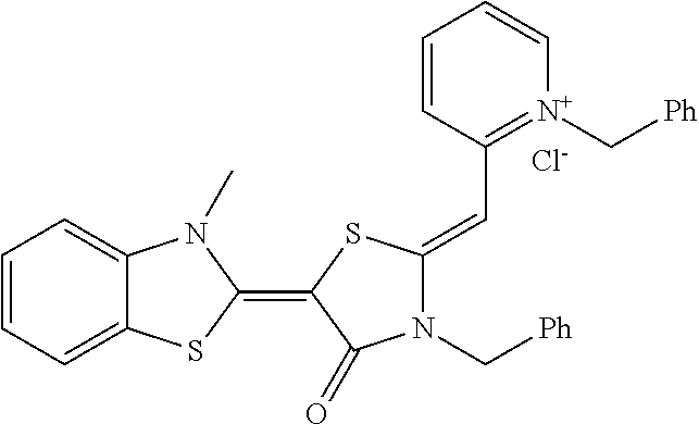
C1=CC=C2C(=C1)N(C)C(=C1SC(=CC3=[N+](C[Ph])C=CC=C3)N(C[Ph])C1=O)S2.[Cl-]
